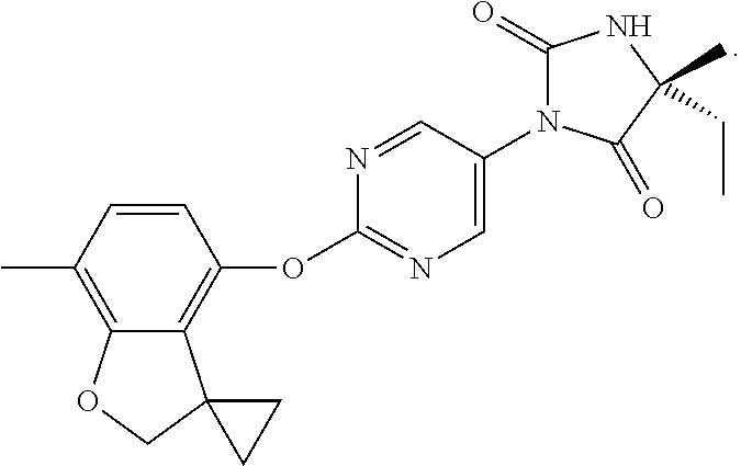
CC1=C2C(=C(OC3=NC=C(N4C(=O)NC(CC)(C)C4=O)C=N3)C=C1)C1(CO2)CC1
